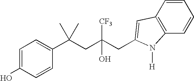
C1=C(O)C=CC(C(CC(CC2=CC3=C(C=CC=C3)N2[H])([CF3])O)(C)C)=C1
